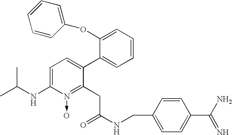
C1=C(NC(C)C)N(->O)=C(CC(NCC2=CC=C(C(N)=N)C=C2)=O)C(C2=CC=CC=C2OC2=CC=CC=C2)=C1
